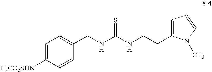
C1=C([H3CO2SHN])C=CC(CNC(NCCC2=CC=CN2C)=S)=C1
